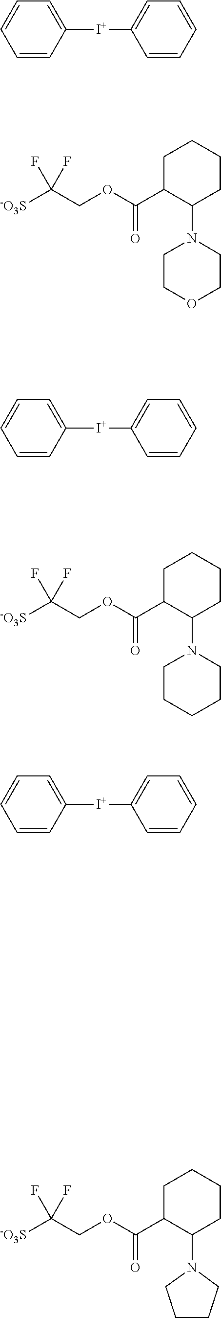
[-O3S]C(COC(C1C(N2CCOCC2)CCCC1)=O)(F)F.[-O3S]C(COC(C1C(N2CCCC2)CCCC1)=O)(F)F.[-O3S]C(COC(C1C(N2CCCCC2)CCCC1)=O)(F)F.C1=CC([I+]C2=CC=CC=C2)=CC=C1.C1=CC([I+]C2=CC=CC=C2)=CC=C1.C1=CC([I+]C2=CC=CC=C2)=CC=C1
